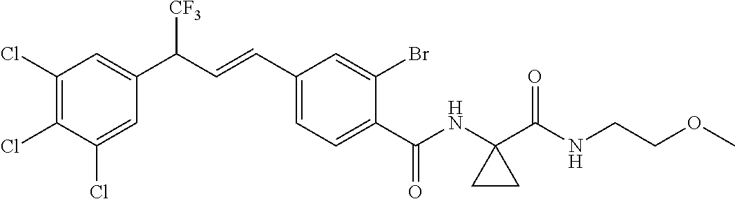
C1(Cl)=C(Cl)C(Cl)=CC(C(C=CC2=CC=C(C(NC3(C(NCCOC)=O)CC3)=O)C(Br)=C2)[CF3])=C1
